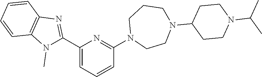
C1(C2=NC3=C(N2C)C=CC=C3)=CC=CC(N2CCN(C3CCN(C(C)C)CC3)CCC2)=N1
